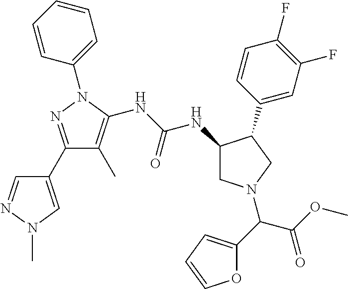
N(C(NC1CN(C(C2=CC=CO2)C(OC)=O)CC1C1=CC(F)=C(F)C=C1)=O)C1=C(C)C(C2=CN(C)N=C2)=NN1C1=CC=CC=C1
